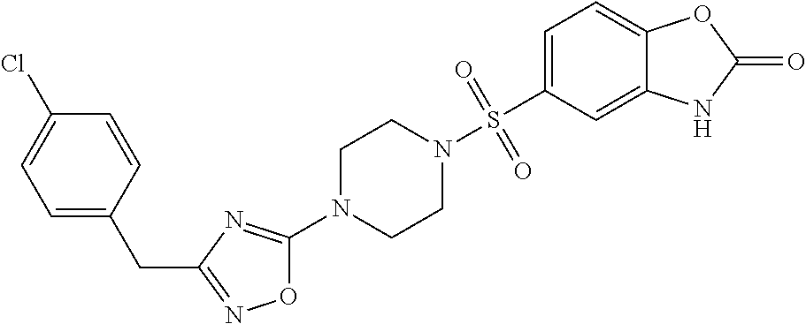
O1C(N2CCN(S(C3=CC=C4C(=C3)NC(=O)O4)(=O)=O)CC2)=NC(CC2=CC=C(Cl)C=C2)=N1
